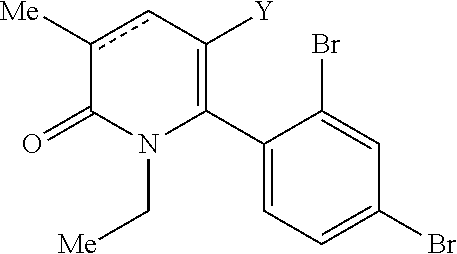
C1(C2=C([Y])cc([Me])C(=O)N2C[Me])=CC=C(Br)C=C1Br
